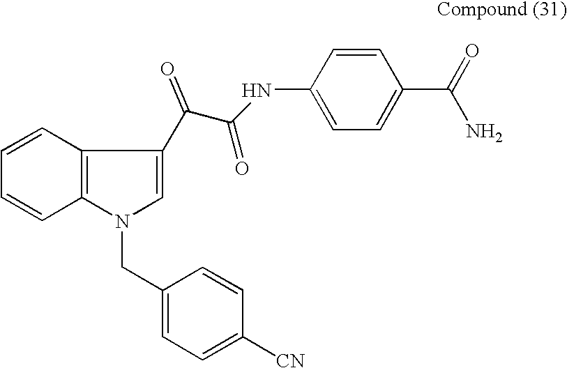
C1=CC2=C(C=C1)N(CC1=CC=C([CN])C=C1)C=C2C(C(=O)NC1=CC=C(C(=O)N)C=C1)=O
